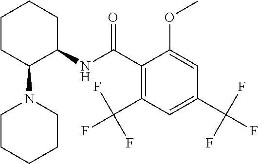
C1CC(N2CCCCC2)C(NC(C2=C(C(F)(F)F)C=C(C(F)(F)F)C=C2OC)=O)CC1
